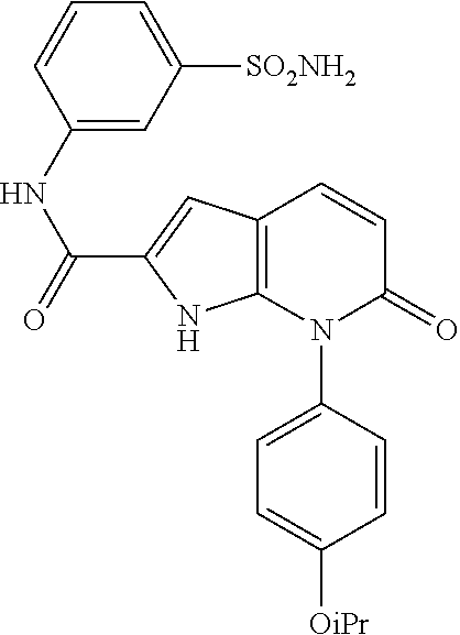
C1=CC(N2C(=O)C=CC3=C2NC(C(=O)NC2=CC([SO2NH2])=CC=C2)=C3)=CC=C1[OiPr]
